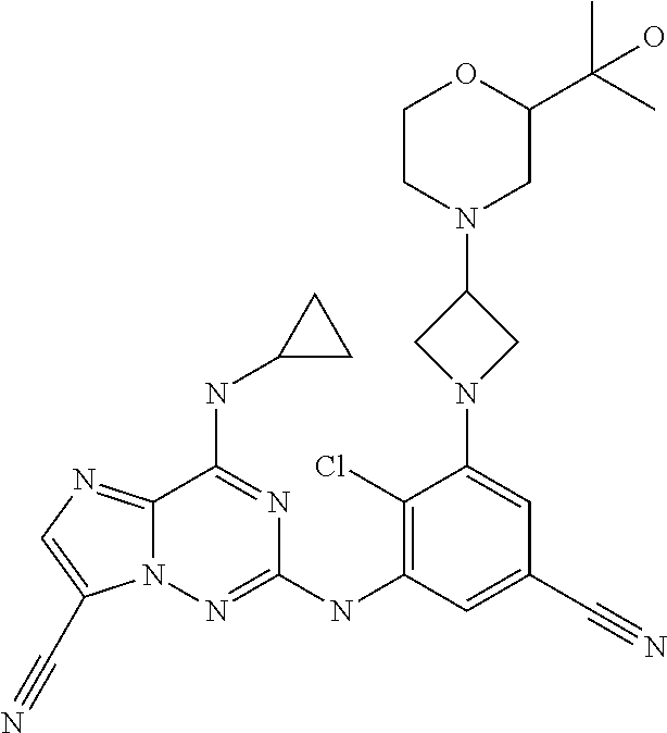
C12=NC=C(C#N)N1N=C(NC1=C(Cl)C(N3CC(N4CC(C(C)(C)O)OCC4)C3)=CC(C#N)=C1)N=C2NC1CC1
